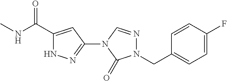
CNC(C1=CC(N2C=NN(CC3=CC=C(F)C=C3)C2=O)=NN1)=O
